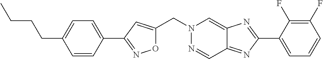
O1C(CN2N=CC3=NC(C4=CC=CC(F)=C4F)=NC3=C2)=CC(C2=CC=C(CCCC)C=C2)=N1
